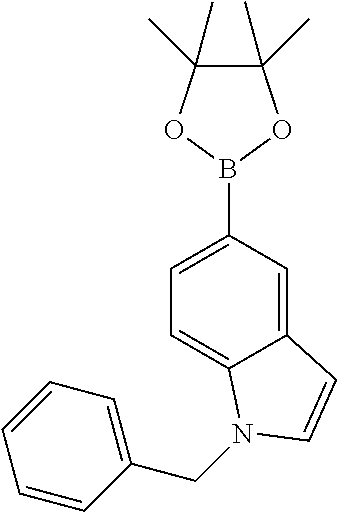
C12=CC(B3OC(C)(C)C(C)(C)O3)=CC=C1N(CC1=CC=CC=C1)C=C2
